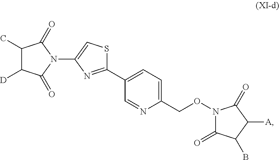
C1(CON2C(=O)C(B)C([A])C2=O)=CC=C(C2=NC(N3C(=O)C(C)C([D])C3=O)=CS2)C=N1
